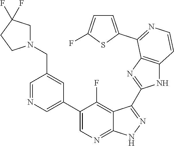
C1=NC=C(C2=CN=C3C(=C2F)C(C2=NC4=C(N2)C=CN=C4C2=CC=C(F)S2)=N[N H]3)C=C1CN1CC(F)(F)CC1
